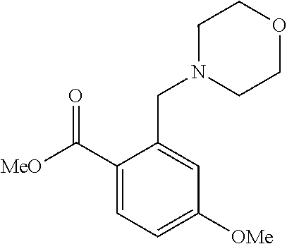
[MeO]C(C1=CC=C([OMe])C=C1CN1CCOCC1)=O
